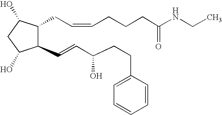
C(C=CCCCC(NCC)=O)C1C(C=CC(CCC2=CC=CC=C2)O)C(O)CC1O
